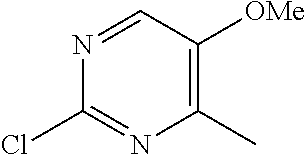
C1(Cl)=NC(C)=C([OMe])C=N1
